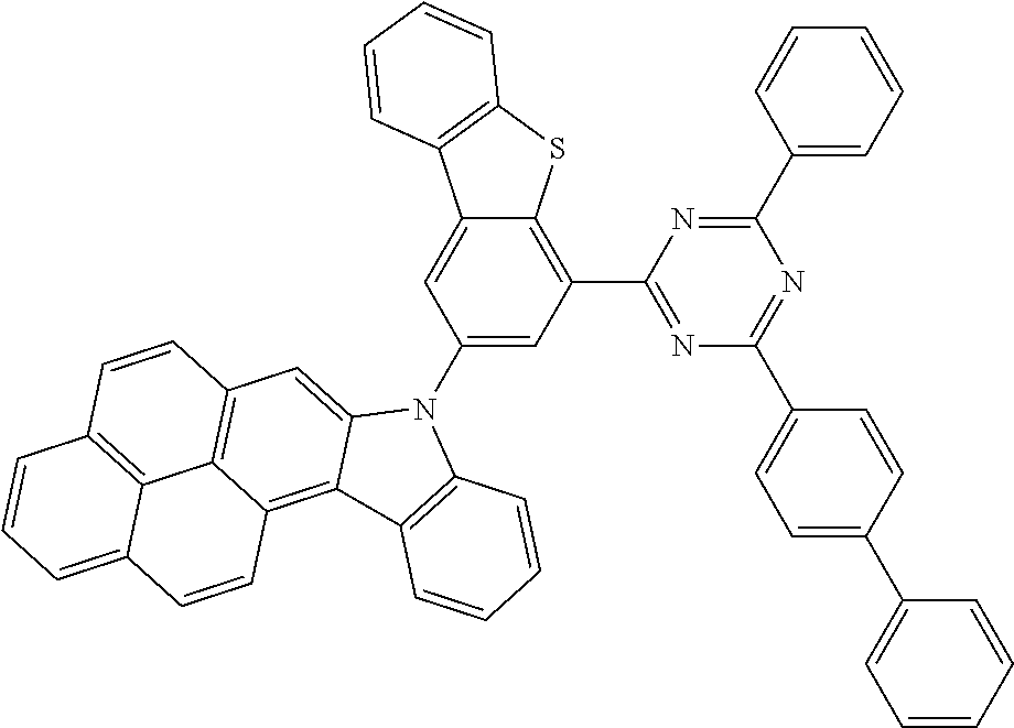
C1(C2=CC=CC=C2)=NC(C2=C3C(=CC(N4C5=CC6=C7C(=C5C5=C4C=CC=C5)C=CC4=CC=CC(=C74)C=C6)=C2)C2=C(S3)C=CC=C2)=NC(C2=CC=C(C3=CC=CC=C3)C=C2)=N1
